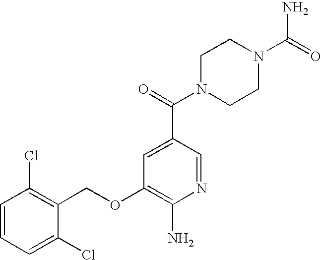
C1=CC=C(Cl)C(COC2=C(N)N=CC(C(=O)N3CCN(C(=O)N)CC3)=C2)=C1Cl
